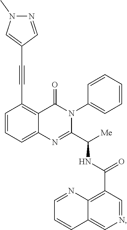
C1=CC=C2C(=C1C#CC1=CN(C)N=C1)C(=O)N(C1=CC=CC=C1)C(C([Me])NC(C1=C3C(=CN=C1)C=CC=N3)=O)=N2
